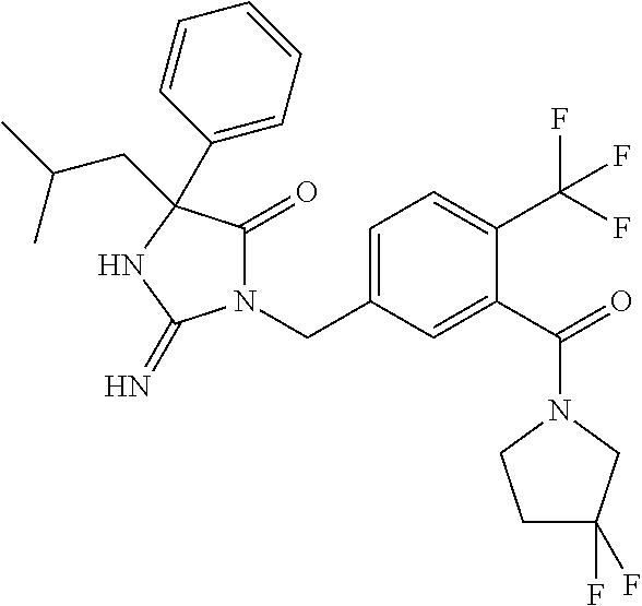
N1(CC2=CC=C(C(F)(F)F)C(C(=O)N3CCC(F)(F)C3)=C2)C(=O)C(C2=CC=CC=C2)(CC(C)C)NC1=N
